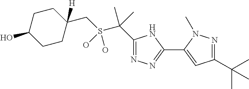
S(C(C)(C)C1=NN=C(C2=CC(C(C)(C)C)=NN2C)N1)(CC1([H])CCC(O)CC1)(O)O
